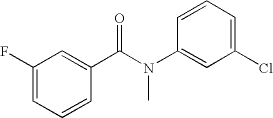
C1(F)=CC=CC(C(N(C2=CC(Cl)=CC=C2)C)=O)=C1
